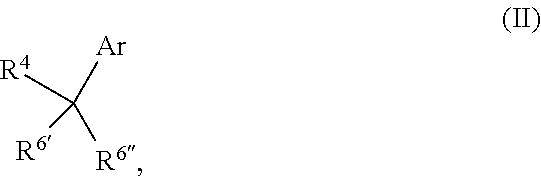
C([R6])([R6])([R4])[Ar]
